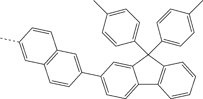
C12=CC=C(C3=CC4=C(C=C3)C=C(C)C=C4)C=C1C(C1=CC=C(C)C=C1)(C1=CC=C(C)C=C1)C1=C2C=CC=C1
